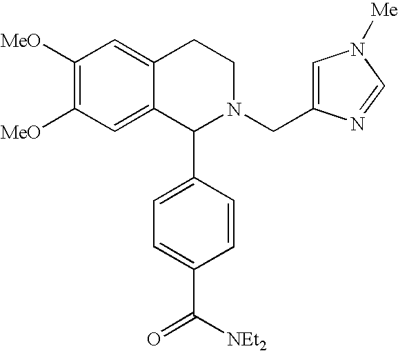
C1([MeO])=C([MeO])C=C2C(=C1)CCN(CC1=CN([Me])C=N1)C2C1=CC=C(C([NEt2])=O)C=C1
